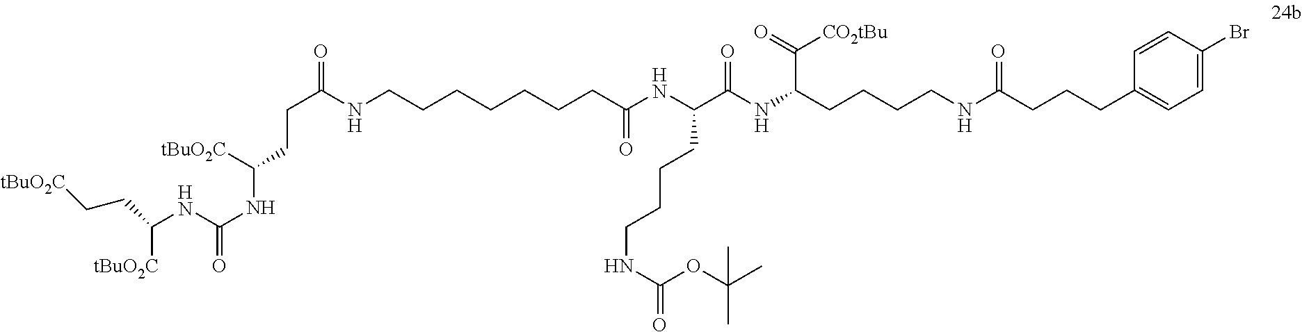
C(NC(NC([tBuO2C])CCC(NCCCCCCCC(NC(C(NC(CCCCNC(CCCC1=CC=C(Br)C=C1)=O)C([CO2tBu])=O)=O)CCCCNC(OC(C)(C)C)=O)=O)=O)=O)([tBuO2C])CC[tBuO2C]
